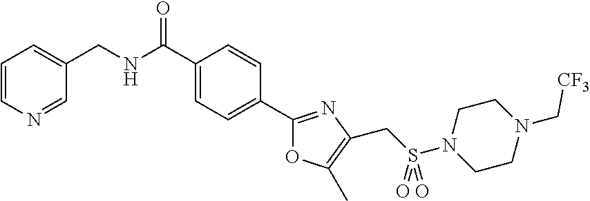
C1=CN=CC(CNC(C2=CC=C(C3=NC(CS(N4CCN(C[CF3])CC4)(=O)=O)=C(C)O3)C=C2)=O)=C1
